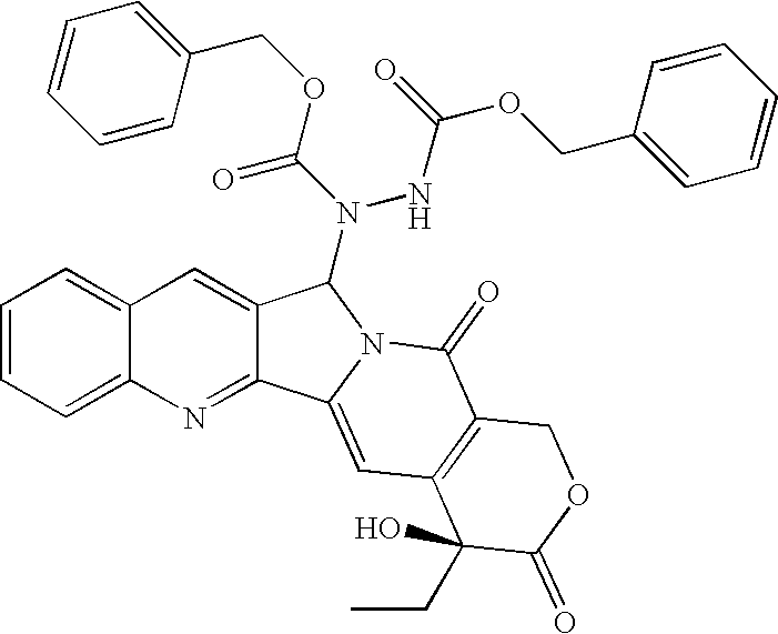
C1=CC=C2C(=C1)C=C1C(=N2)C2=CC3=C(C(=O)N2C1N(C(OCC1=CC=CC=C1)=O)NC(=O)OCC1=CC=CC=C1)COC(=O)C3(O)CC
